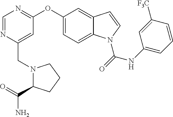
O(C1=CC=C2C(=C1)C=CN2C(=O)NC1=CC=CC([F3C])=C1)C1=NC=NC(CN2C(C(=O)N)CCC2)=C1
